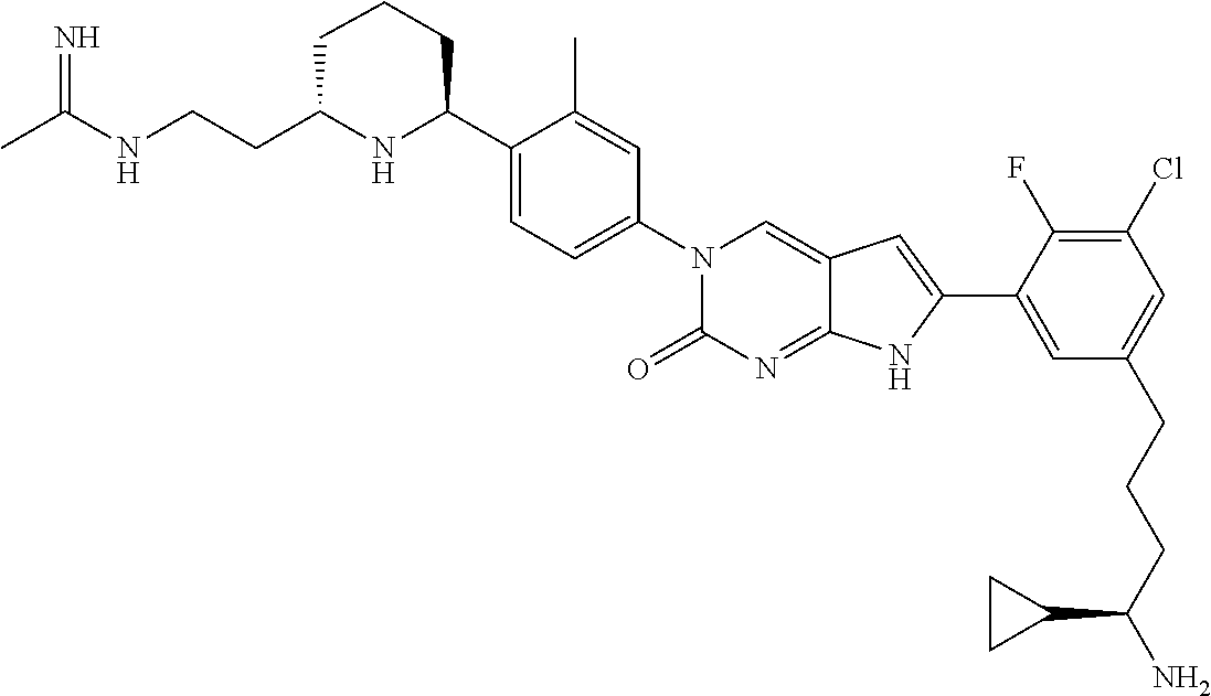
CC(NCCC1NC(C2=CC=C(N3C(=O)N=C4C(=C3)C=C(C3=CC(CCCC(N)C5CC5)=CC(Cl)=C3F)N4)C=C2C)CCC1)=N
